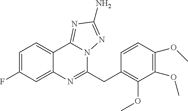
C1(F)=CC=C2C(=C1)N=C(CC1=C(OC)C(OC)=C(OC)C=C1)N1C2=NC(N)=N1
